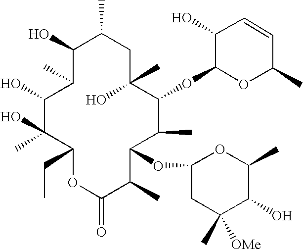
C1(O)C(C)C(O)C(O)(C)C(CC)OC(=O)C(C)C(OC2CC(C)([OMe])C(O)C(C)O2)C(C)C(OC2OC(C)C=CC2O)C(C)(O)CC1C
